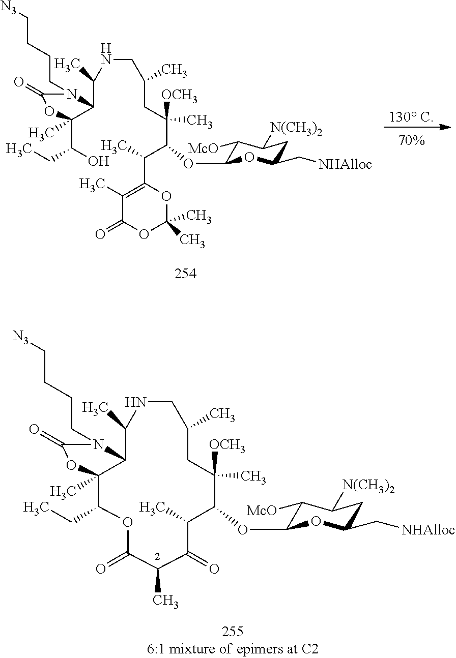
[130 C].C1(C)=C(C(C)C(C(CC(CNC(C2C(C(CC)O)(C)OC(=O)N2CCCC[N3])C)C)(C)[OCH3])OC2C([McO])C([N(CH3)2])CC(C[NHAlloc])O2)OC(C)(C)OC1=O.C1(C)C(=O)C(C)C(OC2C([McO])C([N(CH3)2])CC(C[NHAlloc])O2)C(C)([OCH3])CC(C)CNC(C)C2C(C)(C(CC)OC1=O)OC(=O)N2CCCC[N3]
